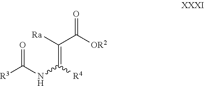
[R3]C(NC([R4])=C([Ra])C([OR2])=O)=O
